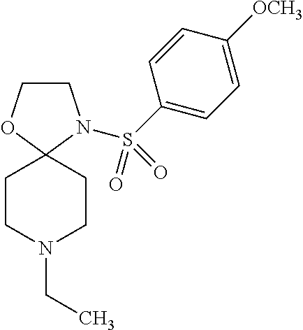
C1COC2(N1S(C1=CC=C([OCH3])C=C1)(=O)=O)CCN(CC)CC2
